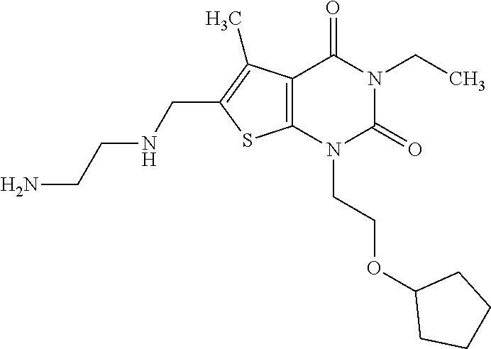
C12=C(N(CCOC3CCCC3)C(=O)N(CC)C1=O)SC(CNCCN)=C2C
